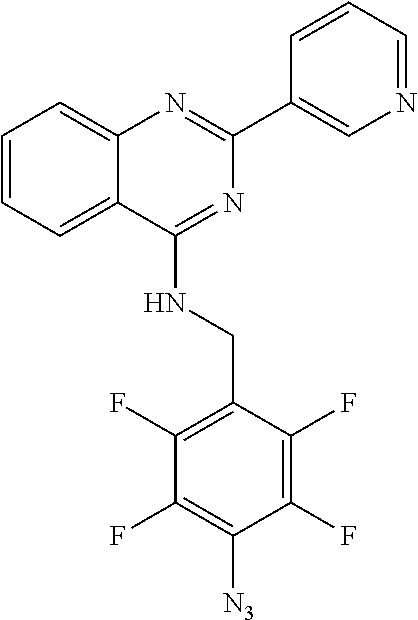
C1=CC=C2C(=C1)N=C(C1=CN=CC=C1)N=C2NCC1=C(F)C(F)=C([N3])C(F)=C1F
